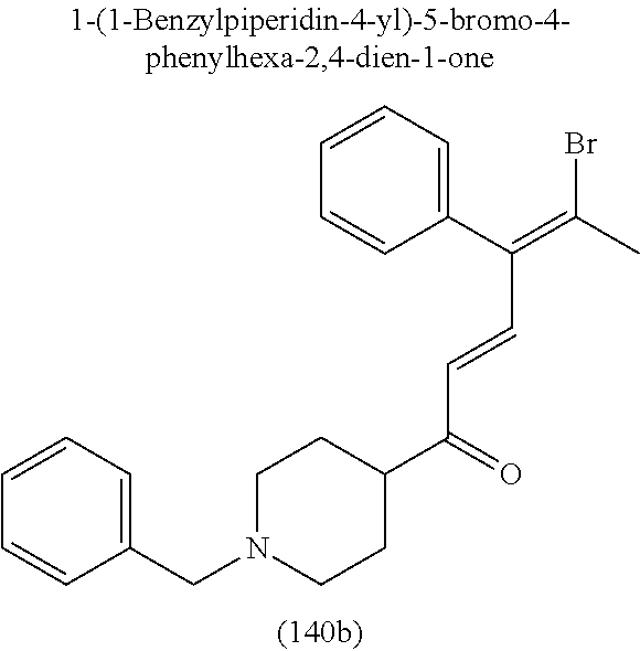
C1CC(C(C=CC(C2=CC=CC=C2)=C(Br)C)=O)CCN1CC1=CC=CC=C1
